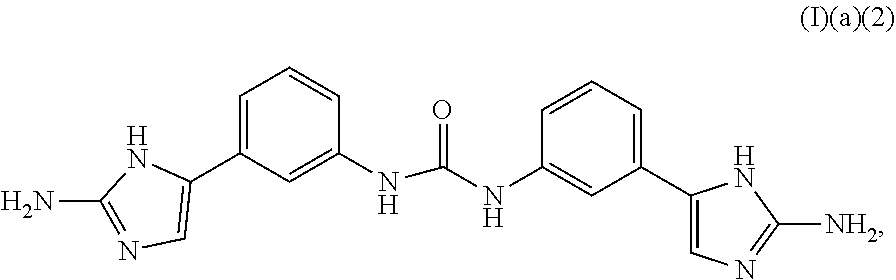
C1=C(C2=CN=C(N)N2)C=C(NC(=O)NC2=CC(C3=CN=C([NH2])N3)=CC=C2)C=C1
